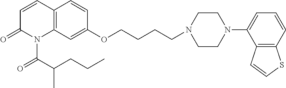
C12=C(C=C(OCCCCN3CCN(C4=CC=CC5=C4C=CS5)CC3)C=C1)N(C(C(CCC)C)=O)C(=O)C=C2
